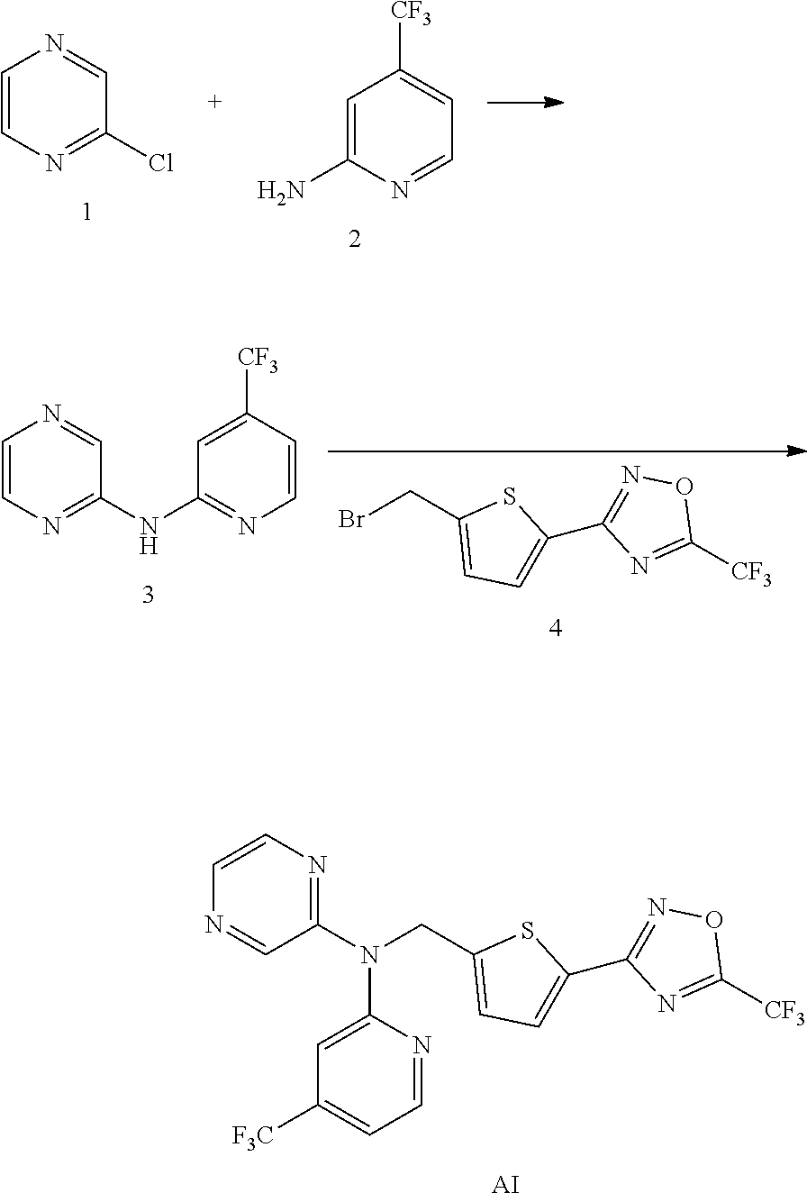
C1=CN=C(Cl)C=N1.C1=C(N)N=CC=C1[CF3].N1=C(N(CC2=CC=C(C3=NOC([CF3])=N3)S2)C2=CC([F3C])=CC=N2)C=NC=C1.[AI].BrCC1=CC=C(C2=NOC([CF3])=N2)S1.C1=CN=C(NC2=NC=CC([CF3])=C2)C=N1
